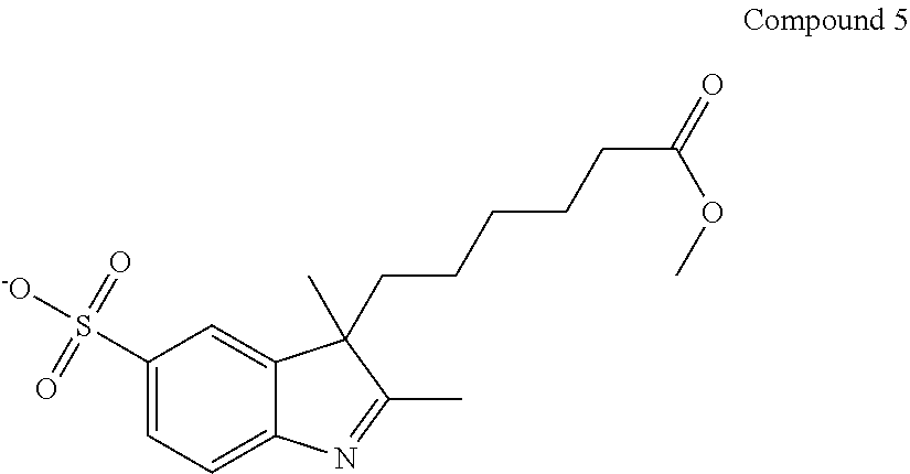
C1(S([-O])(=O)=O)=CC=C2C(=C1)C(C)(CCCCCC(=O)OC)C(C)=N2
